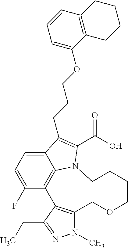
N1(C)C2=C(C(CC)=N1)C1=C3C(=CC=C1F)C(CCCOC1=CC=CC4=C1CCCC4)=C(C(O)=O)N3CCCCOC2
